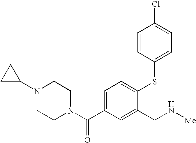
C1=C(C(N2CCN(C3CC3)CC2)=O)C=C(CN[Me])C(SC2=CC=C(Cl)C=C2)=C1
